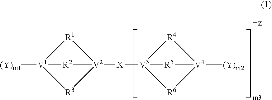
[R3]1[V2]2([X][V3]34[R6][V4]([(Y)m2])([R4]3)[R5]4)[R1][V1]1([(Y)m1])[R2]2
